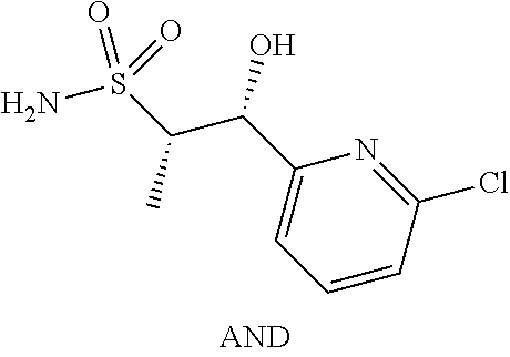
C1(C(C(C)S(N)(=O)=O)O)=CC=CC(Cl)=N1
